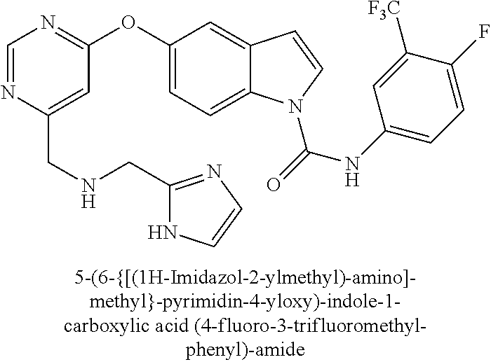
C1=NC(CNCC2=NC=CN2)=CC(OC2=CC=C3C(=C2)C=CN3C(=O)NC2=CC=C(F)C([F3C])=C2)=N1
